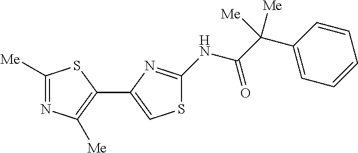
C1([Me])=NC([Me])=C(C2=CSC(NC(C(C3=CC=CC=C3)([Me])[Me])=O)=N2)S1
